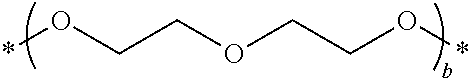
*OCCOCCO*
